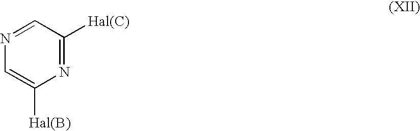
C1=C([Hal(B)])N=C([Hal(C)])C=N1
